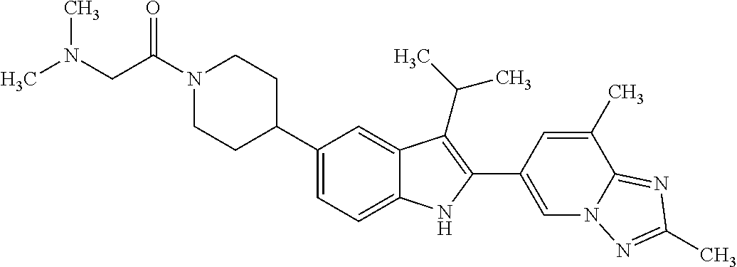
C(N1CCC(C2=CC=C3C(=C2)C(C(C)C)=C(C2=CN4C(=NC(C)=N4)C(C)=C2)N3)CC1)(CN(C)C)=O
